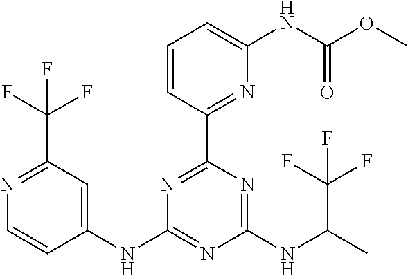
C1=CC(C2=NC(NC3=CC(C(F)(F)F)=NC=C3)=NC(NC(C)C(F)(F)F)=N2)=NC(NC(OC)=O)=C1
